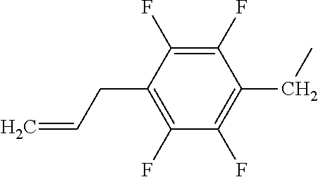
C1(F)=C(F)C(CC=C)=C(F)C(F)=C1CC
